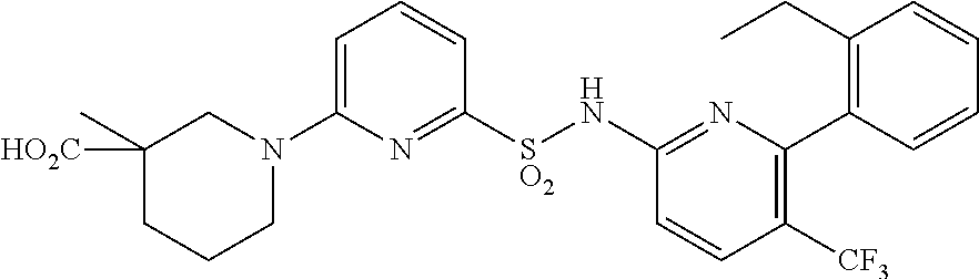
C1([SO2]NC2=NC(C3=C(CC)C=CC=C3)=C([CF3])C=C2)=NC(N2CC([HO2C])(C)CCC2)=CC=C1
